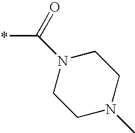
C1N(C)CCN(C(*)=O)C1
